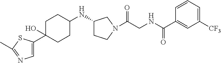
C1=CC=C([CF3])C=C1C(NCC(=O)N1CCC(NC2CCC(C3=CN=C(C)S3)(O)CC2)C1)=O
